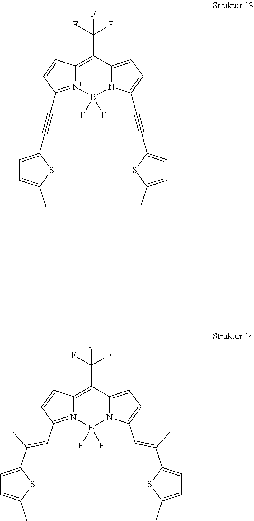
C12=C(C(F)(F)F)C3=CC=C(C=C(C)C4=CC=C(C)S4)N3B(F)(F)[N+]1=C(C=C(C)C1=CC=C(C)S1)C=C2.C12=C(C(F)(F)F)C3=CC=C(C#CC4=CC=C(C)S4)N3B(F)(F)[N+]1=C(C#CC1=CC=C(C)S1)C=C2
